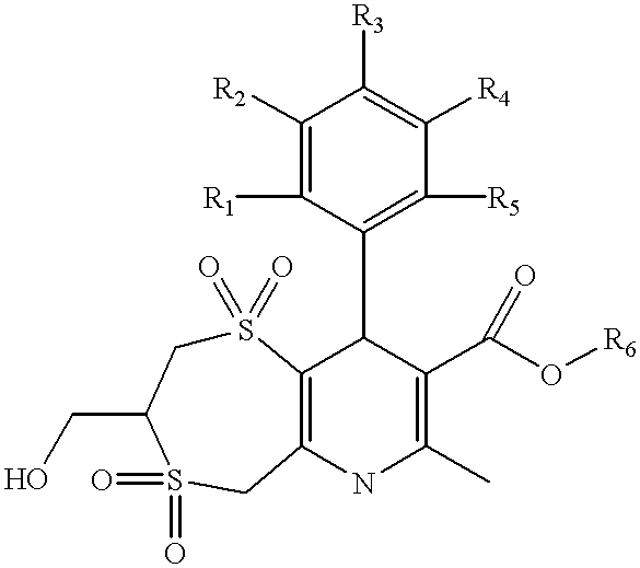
S1(=O)(=O)CC(CO)S(=O)(=O)CC2=C1C(C1=C([R5])C([R4])=C([R3])C([R2])=C1[R1])C(C(=O)O[R6])=C(C)N2
